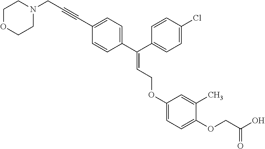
C1=CC(C(C2=CC=C(Cl)C=C2)=CCOC2=CC=C(OCC(O)=O)C(C)=C2)=CC=C1C#CCN1CCOCC1
